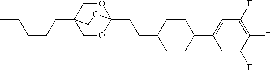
C(C12COC(CCC3CCC(C4=CC(F)=C(F)C(F)=C4)CC3)(OC1)OC2)CCCC
